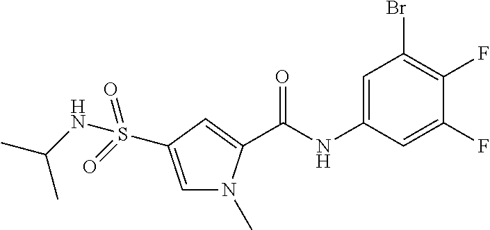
C(NC1=CC(Br)=C(F)C(F)=C1)(=O)C1=CC(S(=O)(NC(C)C)=O)=CN1C
